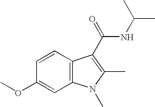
C1(OC)=CC2=C(C=C1)C(C(NC(C)C)=O)=C(C)N2C
